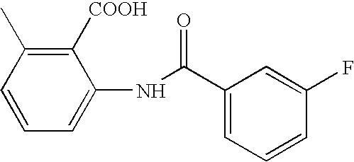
C1=CC=C(NC(C2=CC=CC(F)=C2)=O)C([COOH])=C1C
